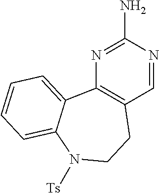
N1=C(N)N=CC2=C1C1=CC=CC=C1N([Ts])CC2
